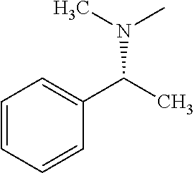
CN(C(C1=CC=CC=C1)C)C
